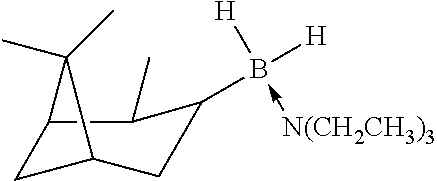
C12CC(C1(C)C)CC(B([H])([H])-[N(CH2CH3)3])C2C
